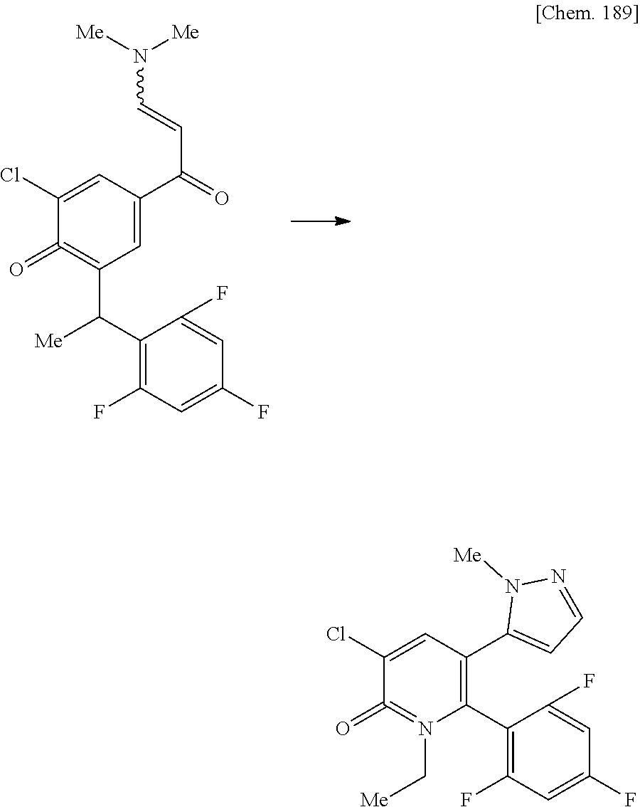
C1=C(C(=O)C=CN([Me])[Me])C=C(Cl)C(=O)=C1C(C1=C(F)C=C(F)C=C1F)[Me].C1(C2=C(F)C=C(F)C=C2F)=C(C2=CC=NN2[Me])C=C(Cl)C(=O)=N1C[Me]
